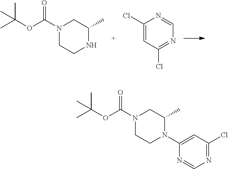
CC(OC(N1CCNC(C)C1)=O)(C)C.C1(Cl)=CC(Cl)=NC=N1.CC(OC(N1CCN(C2=CC(Cl)=NC=N2)C(C)C1)=O)(C)C
